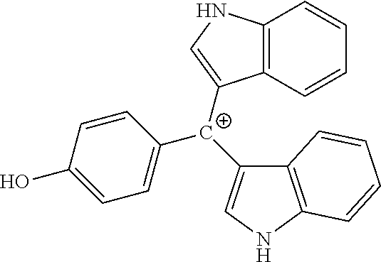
C12=C(C=CC=C1)C([C+](C1=CC=C(O)C=C1)C1=CNC3=C1C=CC=C3)=CN2
